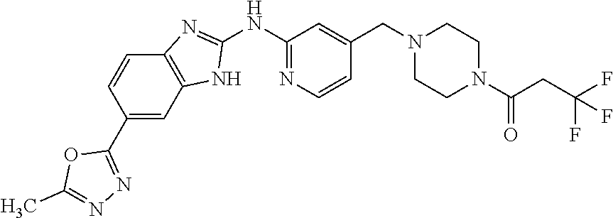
C1(C2=NN=C(C)O2)=CC2=C(C=C1)N=C(NC1=NC=CC(CN3CCN(C(CC(F)(F)F)=O)CC3)=C1)N2
